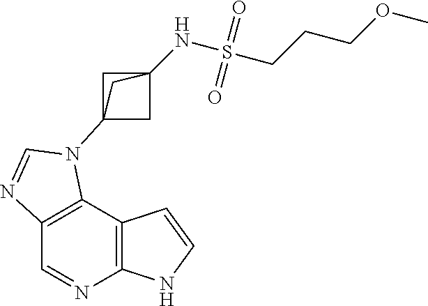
C1=NC2=C(C3=C1N=CN3C13CC(NS(CCCOC)(=O)=O)(C1)C3)C=CN2
